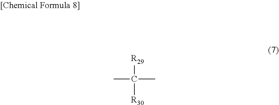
[R29]C([R30])(C)C
